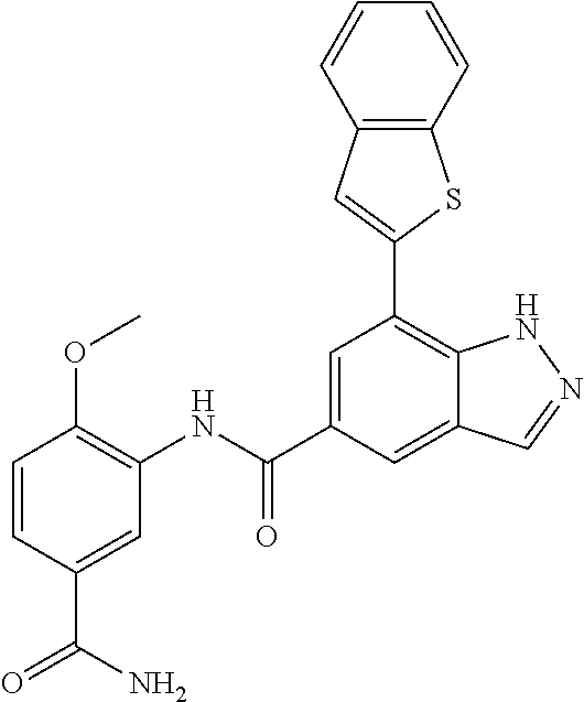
C1=C(C(NC2=C(OC)C=CC(C(=O)N)=C2)=O)C=C2C(=C1C1=CC3=C(S1)C=CC=C3)NN=C2
